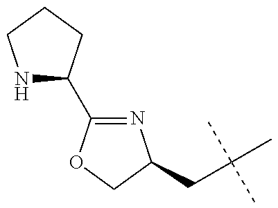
N1=C(C2NCCC2)OCC1CC(C)(C)C
